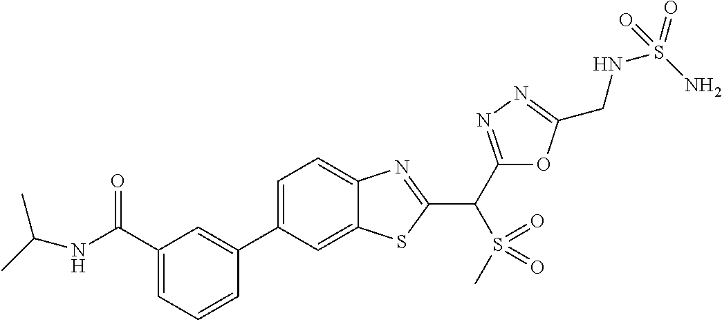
C1(C2=CC(C(NC(C)C)=O)=CC=C2)=CC=C2C(=C1)SC(C(C1=NN=C(CNS(=O)(N)=O)O1)S(=O)(=O)C)=N2
